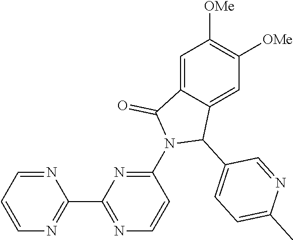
C1=C2C(=CC([OMe])=C1[OMe])C(C1=CC=C(C)N=C1)N(C1=NC(C3=NC=CC=N3)=NC=C1)C2=O
